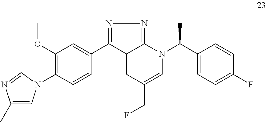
C1(OC)=C(N2C=C(C)N=C2)C=CC(C2=NN=C3C2=CC(CF)=CN3C(C2=CC=C(F)C=C2)C)=C1
